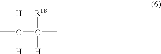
CC(C([R18])(C)[H])([H])[H]
